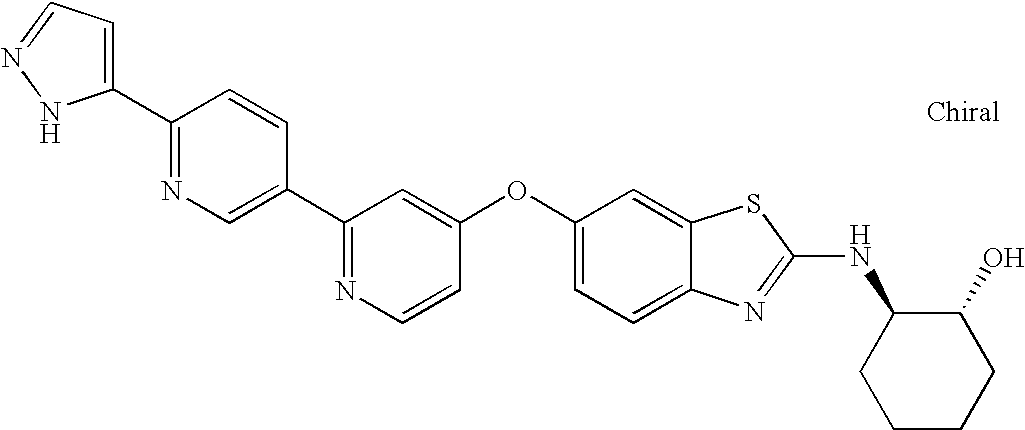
N1=C(C2=CN=C(C3=CC=NN3)C=C2)C=C(OC2=CC=C3C(=C2)SC(NC2CCCCC2O)=N3)C=C1
